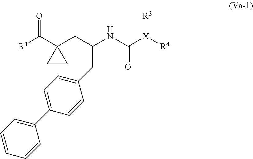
[R1]C(C1(CC(NC([X]([R4])[R3])=O)CC2=CC=C(C3=CC=CC=C3)C=C2)CC1)=O
